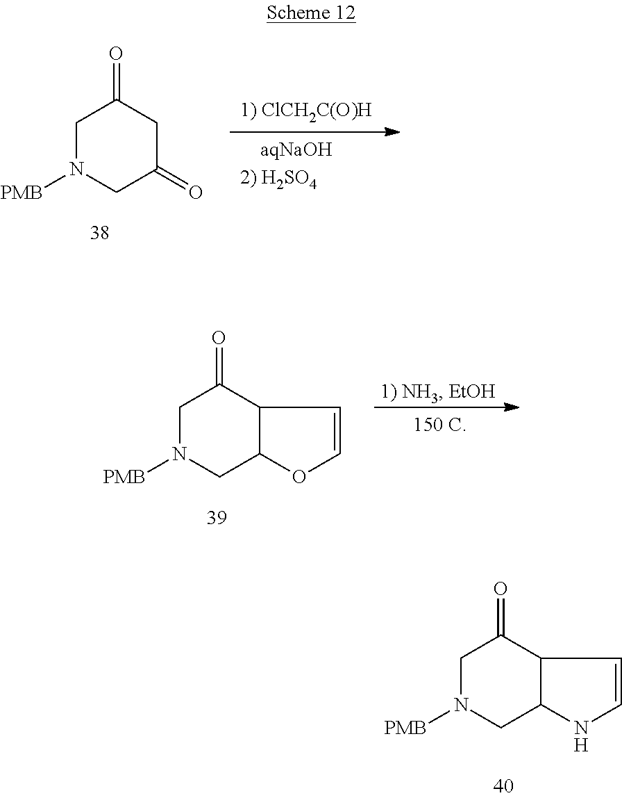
C1N([PMB])CC(=O)CC1=O.C1N([PMB])CC2C(C1=O)C=CO2.C1N([PMB])CC2C(C1=O)C=CN2
